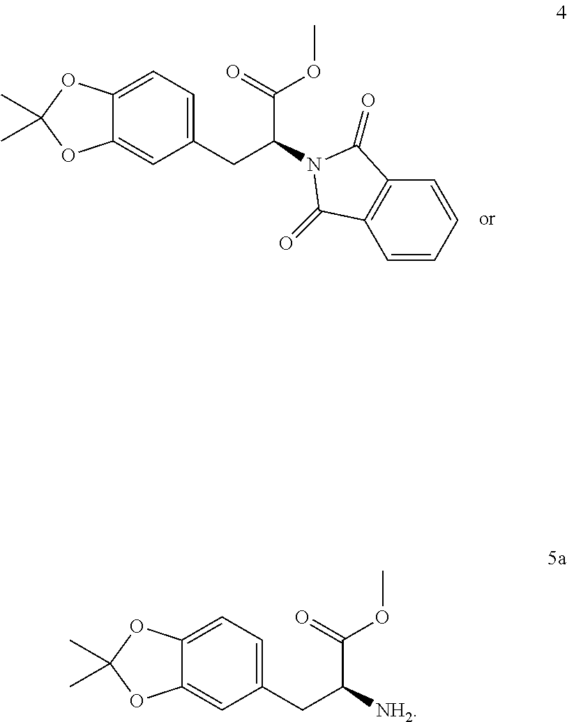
C1(CC(C(=O)OC)N2C(=O)C3=C(C=CC=C3)C2=O)=CC=C2C(=C1)OC(C)(C)O2.C1(CC([NH2])C(=O)OC)=CC=C2C(=C1)OC(C)(C)O2
